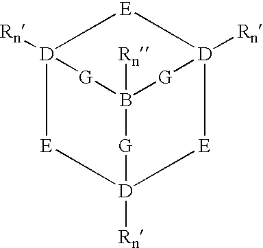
[D]12([Rn])[E][D]3([Rn])[E][D]([Rn])([E]1)[G]B([Rn])([G]3)[G]2
